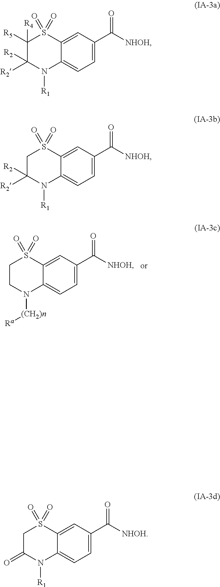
C1CN([(CH2)n][Ra])C2=CC=C(C([NHOH])=O)C=C2S1(=O)=O.C1([R4])([R5])C([R2])([R2])N([R1])C2=CC=C(C([NHOH])=O)C=C2S1(=O)=O.C1C([R2])([R2])N([R1])C2=CC=C(C([NHOH])=O)C=C2S1(=O)=O.C1C(=O)N([R1])C2=CC=C(C([NHOH])=O)C=C2S1(=O)=O
